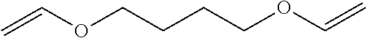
C(OC=C)CCCOC=C
